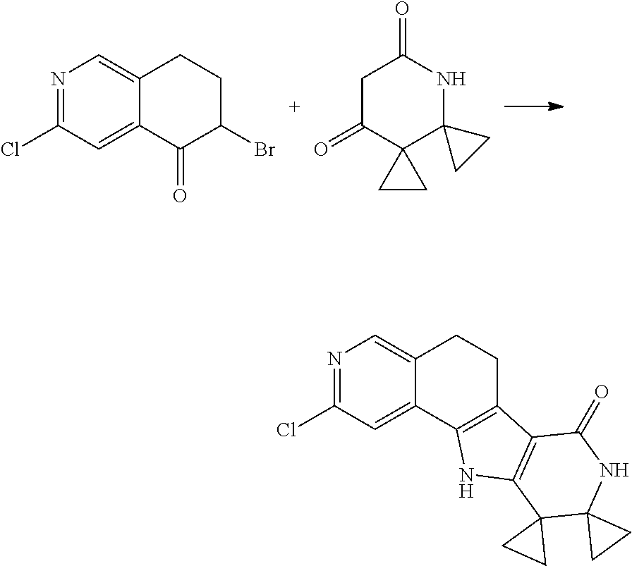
N1=C(Cl)C=C2C(=C1)CCC(Br)C2=O.C1(=O)CC(=O)NC2(C13CC3)CC2.N1=C(Cl)C=C2C(=C1)CCC1=C2NC2=C1C(=O)NC1(C23CC3)CC1
